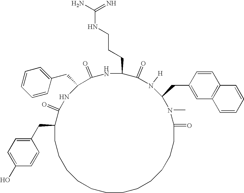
C1(CC2=CC=CC=C2)C(=O)NC(CCCNC(N)=N)C(=O)N([H])C(CC2=CC3=C(C=C2)C=CC=C3)N(C)C(=O)CCCCCCCCCCCCC(CC2=CC=C(O)C=C2)C(=O)N1
